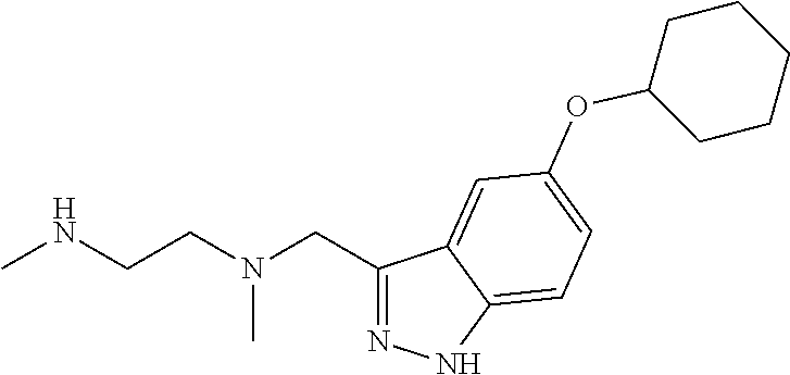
C1(CN(CCNC)C)=NNC2=CC=C(OC3CCCCC3)C=C12
